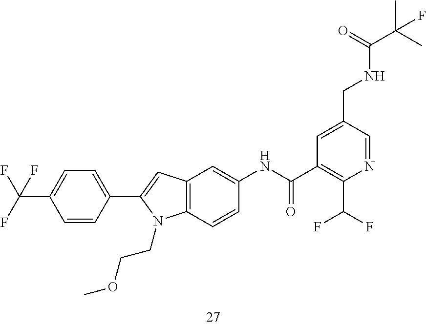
C12=C(C=CC(NC(C3=C(C(F)F)N=CC(CNC(C(C)(C)F)=O)=C3)=O)=C1)N(CCOC)C(C1=CC=C(C(F)(F)F)C=C1)=C2
